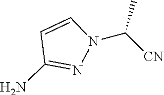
N1(C([CN])C)C=CC(N)=N1
